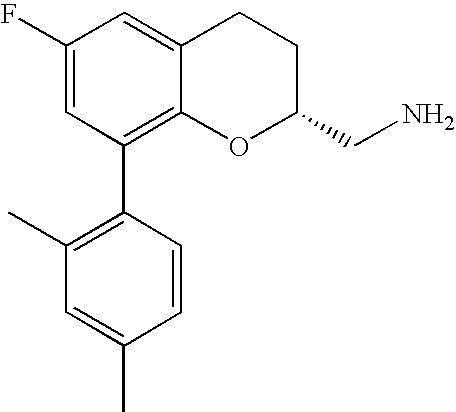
C1(F)=CC(C2=C(C)C=C(C)C=C2)=C2C(=C1)CCC(CN)O2
